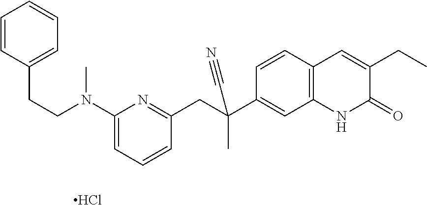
C1(N(CCC2=CC=CC=C2)C)=CC=CC(CC(C2=CC3=C(C=C2)C=C(CC)C(=O)N3)(C)C#N)=N1.Cl
